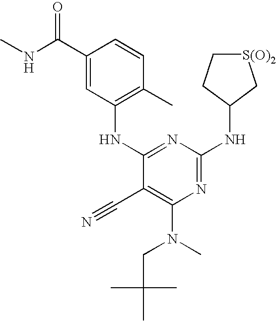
N1=C(NC2C[S(O)2]CC2)N=C(NC2=C(C)C=CC(C(NC)=O)=C2)C(C#N)=C1N(C)CC(C)(C)C
